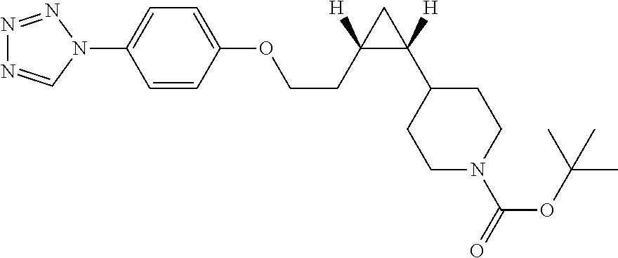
N1=NN(C2=CC=C(OCCC3([H])C([H])(C4CCN(C(OC(C)(C)C)=O)CC4)C3)C=C2)C=N1
